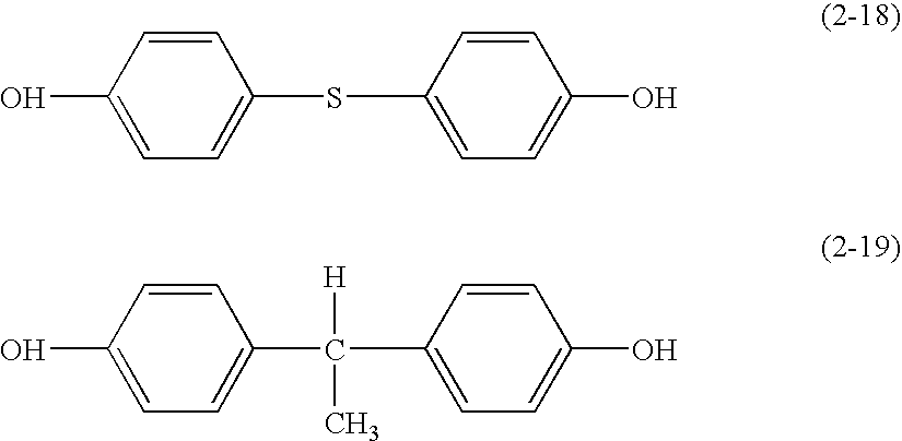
C1=CC(O)=CC=C1SC1=CC=C(O)C=C1.C1=CC(O)=CC=C1C(C1=CC=C(O)C=C1)([H])C
